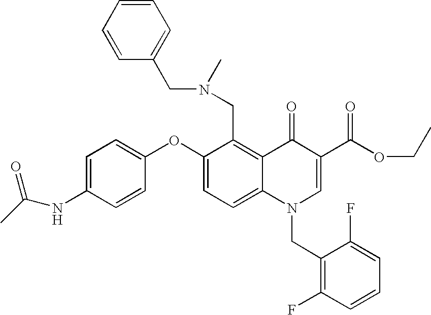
C1(OC2=CC=C(NC(C)=O)C=C2)=CC=C2C(=C1CN(C)CC1=CC=CC=C1)C(=O)C(C(OCC)=O)=CN2CC1=C(F)C=CC=C1F
